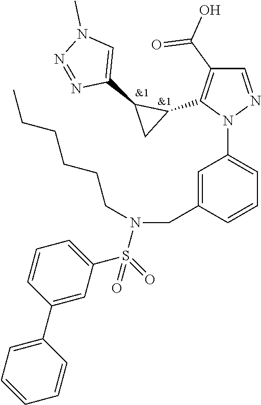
C1=C(CN(CCCCCC)S(C2=CC=CC(C3=CC=CC=C3)=C2)(=O)=O)C=CC=C1N1N=CC(C(=O)O)=C1C1C(C2=CN(C)N=N2)C1
